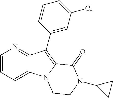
C12=CC=CN=C1C(C1=CC(Cl)=CC=C1)=C1N2CCN(C2CC2)C1=O
